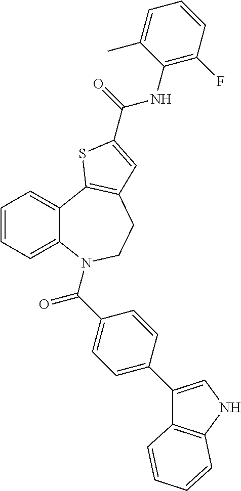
C1=CC=C2C(=C1)C1=C(CCN2C(C2=CC=C(C3=CNC4=C3C=CC=C4)C=C2)=O)C=C(C(=O)NC2=C(F)C=CC=C2C)S1
